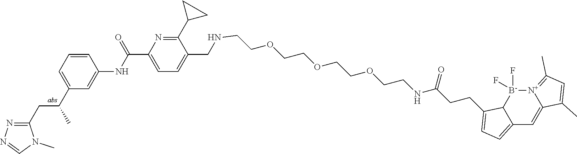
C1=CC=C(C(CC2=NN=CN2C)C)C=C1NC(C1=CC=C(CNCCOCCOCCOCCNC(CCC2=CC=C3C2[B-](F)(F)[N+]2=C(C)C=C(C)C2=C3)=O)C(C2CC2)=N1)=O
